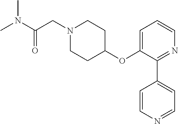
CN(C(=O)CN1CCC(OC2=CC=CN=C2C2=CC=NC=C2)CC1)C
